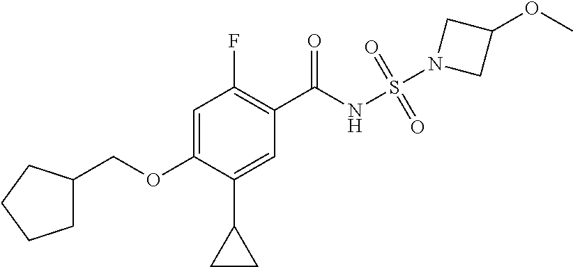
C1(F)=C(C(NS(=O)(=O)N2CC(OC)C2)=O)C=C(C2CC2)C(OCC2CCCC2)=C1
